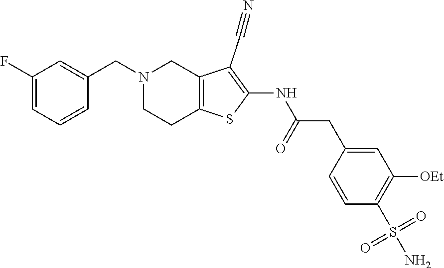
C1(NC(CC2=CC([OEt])=C(S(N)(=O)=O)C=C2)=O)=C(C#N)C2=C(CCN(CC3=CC(F)=CC=C3)C2)S1
